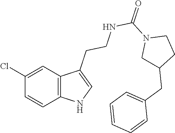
C12=C(C=C(Cl)C=C1)C(CCNC(N1CC(CC3=CC=CC=C3)CC1)=O)=CN2
